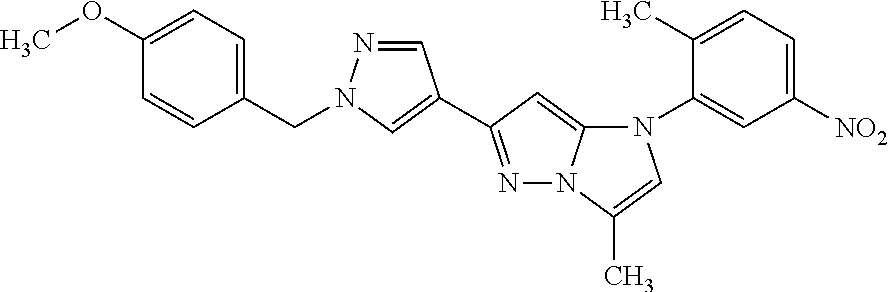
N1(C2=CC([NO2])=CC=C2C)C2=CC(C3=CN(CC4=CC=C(OC)C=C4)N=C3)=NN2C(C)=C1
